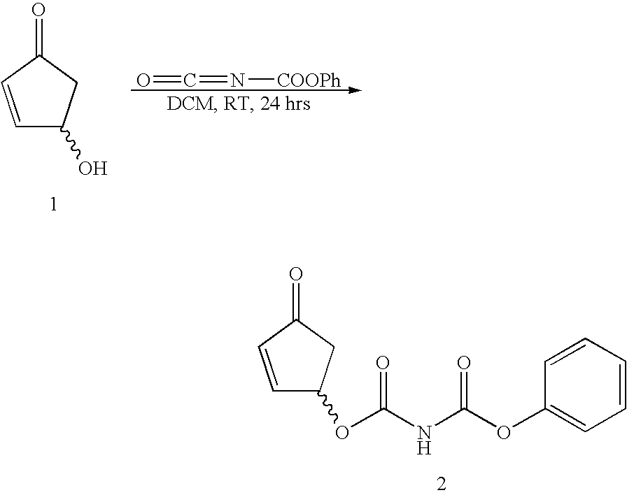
C1=CC(=O)CC1O.[COOPh]N=C=O.C1=CC(=O)CC1OC(NC(OC1=CC=CC=C1)=O)=O
